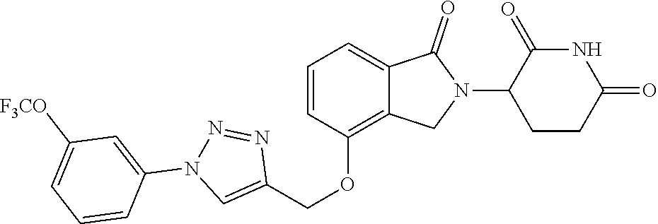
C1(OCC2=CN(C3=CC([F3CO])=CC=C3)N=N2)=C2C(=CC=C1)C(=O)N(C1CCC(=O)NC1=O)C2
